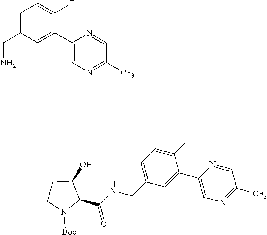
C1=C(CN)C=C(C2=CN=C([CF3])C=N2)C(F)=C1.C1(F)=CC=C(CNC(C2C(O)CCN2[Boc])=O)C=C1C1=CN=C([CF3])C=N1
